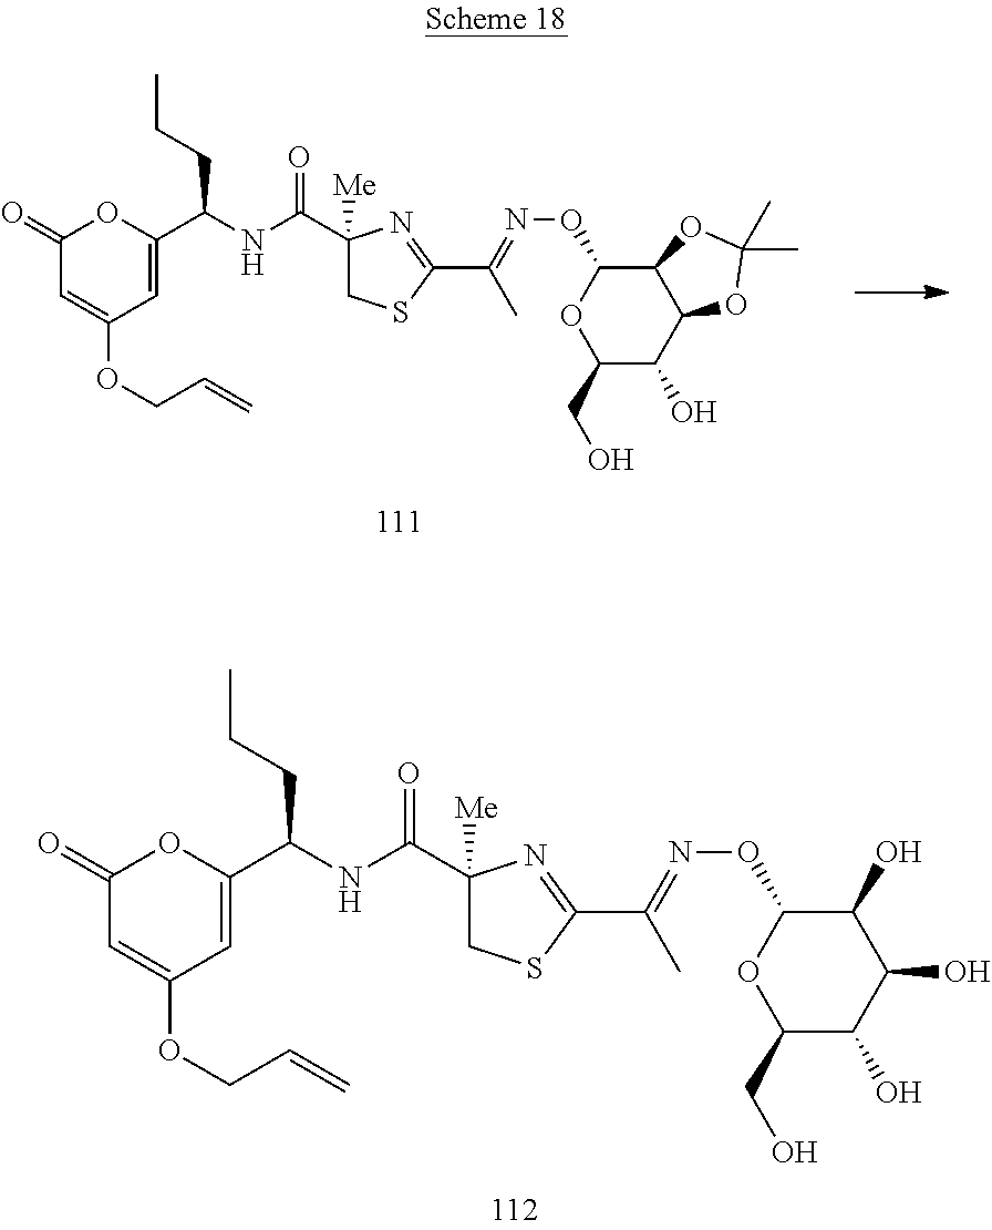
C1(=O)C=C(OCC=C)C=C(C(CCC)NC(=O)C2([Me])CSC(C(C)=NOC3OC(CO)C(O)C4C3OC(C)(C)O4)=N2)O1.C1(=O)C=C(OCC=C)C=C(C(CCC)NC(=O)C2([Me])CSC(C(C)=NOC3OC(CO)C(O)C(O)C3O)=N2)O1
